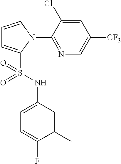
C1=CN(C2=NC=C([CF3])C=C2Cl)C(S(NC2=CC=C(F)C(C)=C2)(=O)=O)=C1
